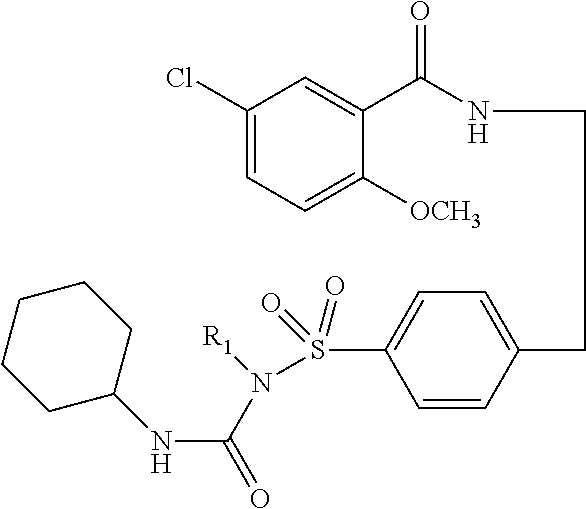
C1CCCC(NC(=O)N(S(C2=CC=C(CCNC(C3=CC(Cl)=CC=C3[OCH3])=O)C=C2)(=O)=O)[R1])C1
